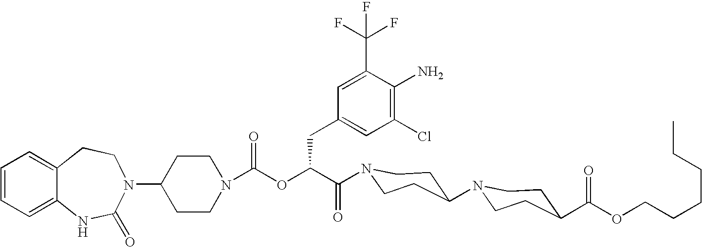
C1(N2C(=O)NC3=CC=CC=C3CC2)CCN(C(OC(C(=O)N2CCC(N3CCC(C(OCCCCCC)=O)CC3)CC2)CC2=CC(Cl)=C(N)C(C(F)(F)F)=C2)=O)CC1
